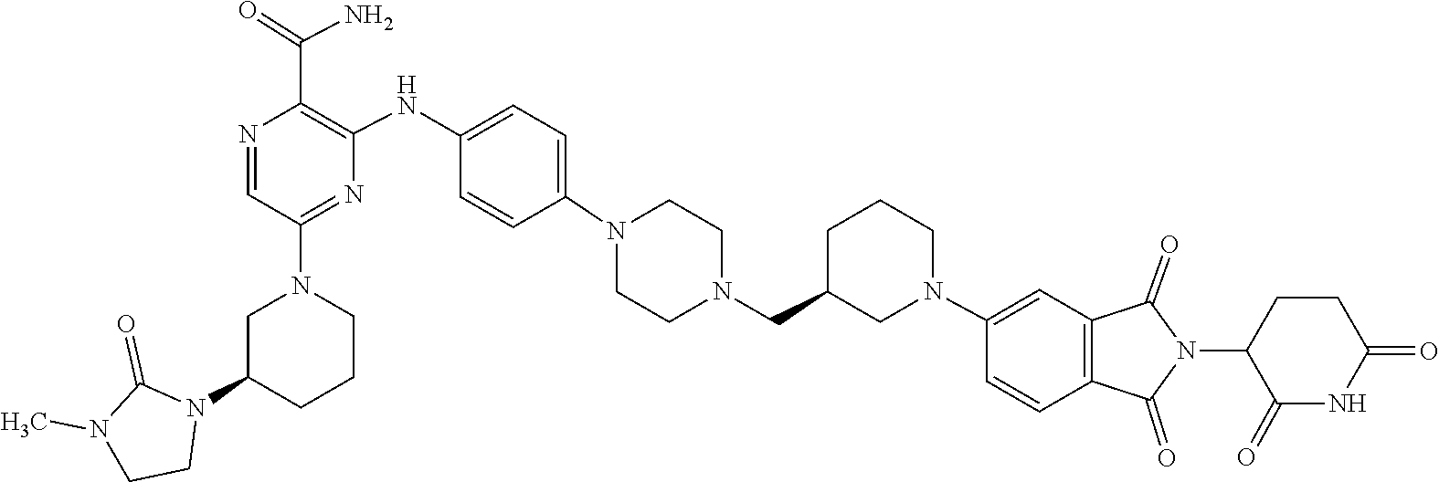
C1(=O)N(C)CCN1C1CN(C2=NC(NC3=CC=C(N4CCN(CC5CCCN(C6=CC7=C(C=C6)C(=O)N(C6C(=O)NC(=O)CC6)C7=O)C5)CC4)C=C3)=C(C(=O)N)N=C2)CCC1
